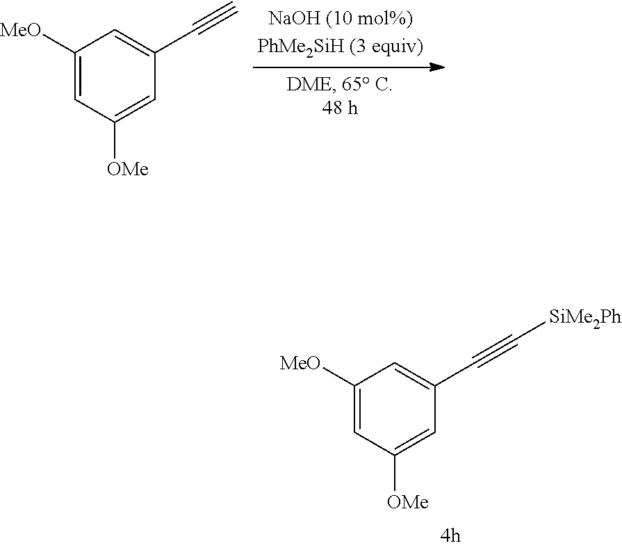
C1([MeO])=CC([OMe])=CC(C#C[SiMe2Ph])=C1.C1([MeO])=CC([OMe])=CC(C#C)=C1
